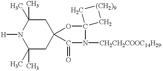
C1(C)(C)CC2(CC(C)(C)N1[H])OC1(N([CH2CH2COOC14H29])C2=O)C[(CH2)9]C1
